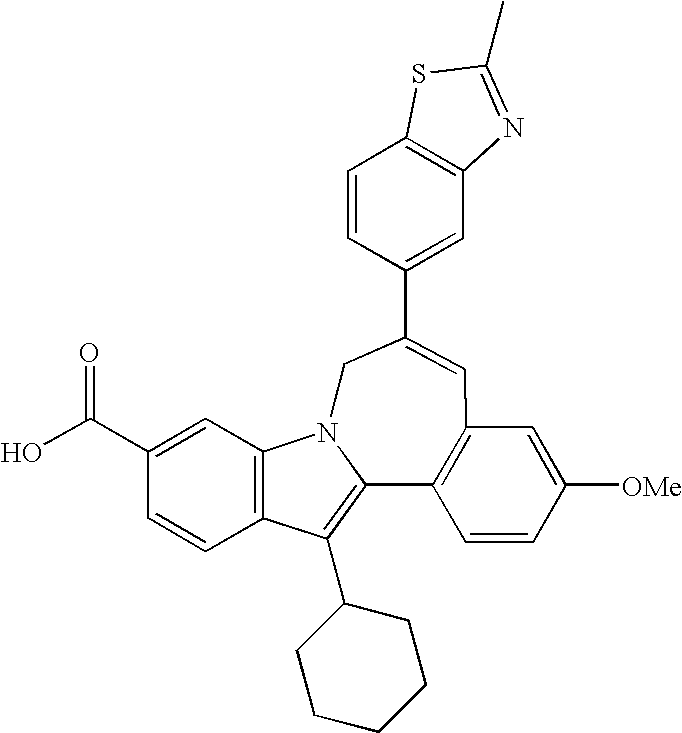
C1=CC(C2=CC3=C(C4=C(C5CCCCC5)C5=C(C=C(C(O)=O)C=C5)N4C2)C=CC([OMe])=C3)=CC2=C1SC(C)=N2
